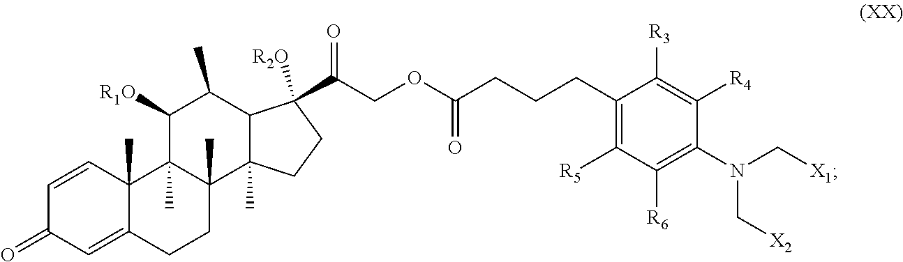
C1=CC2(C)C(=CC1=O)CCC1(C)C2(C)C([R1O])C(C)C2C1(C)CCC2([R2O])C(=O)COC(=O)CCCC1=C([R5])C([R6])=C(N(C[X1])C[X2])C([R4])=C1[R3]
